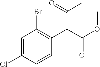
C1=C(Cl)C=CC(C(C(OC)=O)C(=O)C)=C1Br
